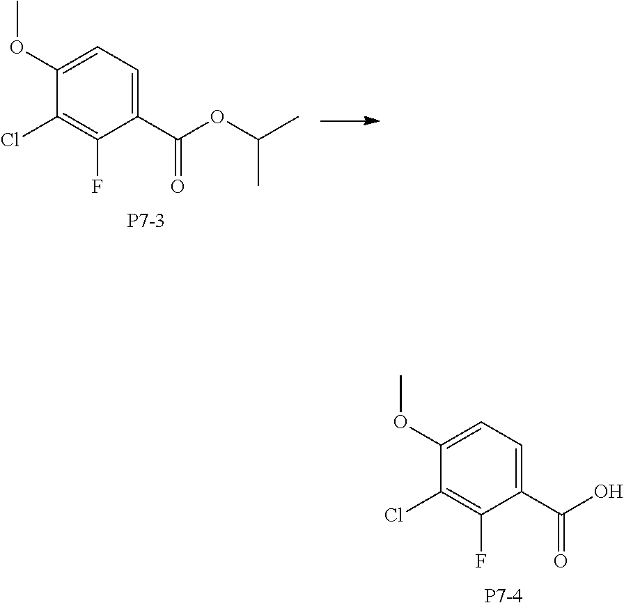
C1(OC)=CC=C(C(OC(C)C)=O)C(F)=C1Cl.[P7-3].C1(OC)=CC=C(C(O)=O)C(F)=C1Cl.[P7-4]
